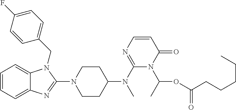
C1=CC=C2C(=C1)N(CC1=CC=C(F)C=C1)C(N1CCC(N(C3=NC=CC(=O)N3C(OC(CCCCC)=O)C)C)CC1)=N2
